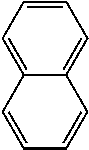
C1=CC2=CC=CC=C2C=C1
